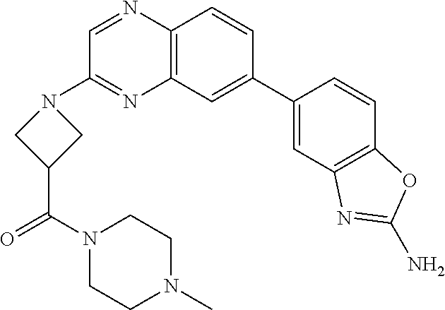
C12=C(C=CC(C3=CC4=C(C=C3)OC(N)=N4)=C1)N=CC(N1CC(C(N3CCN(C)CC3)=O)C1)=N2
